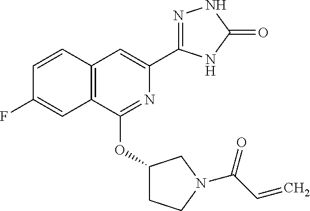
N1=C(OC2CCN(C(C=C)=O)C2)C2=C(C=C1C1=NNC(=O)N1)C=CC(F)=C2
